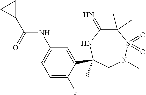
C(=O)(NC1=CC=C(F)C(C2(C)NC(=N)C(C)(C)S(=O)(=O)N(C)C2)=C1)C1CC1
